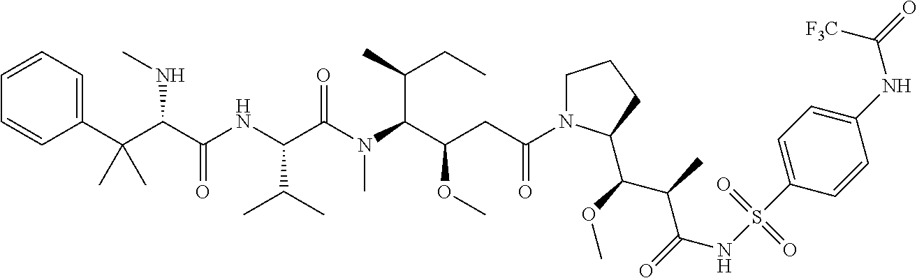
C1N(C(CC(C(N(C(C(NC(C(C(C2=CC=CC=C2)(C)C)NC)=O)C(C)C)=O)C)C(C)CC)OC)=O)C(C(OC)C(C)C(=O)NS(C2=CC=C(NC(=O)[F3C])C=C2)(=O)=O)CC1
